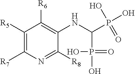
C1([R7])=C([R5])C([R6])=C(NC(P(O)(O)=O)P(O)(O)=O)C([R8])=N1
